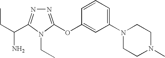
N1=C(OC2=CC(N3CCN(C)CC3)=CC=C2)N(CC)C(C(CC)N)=N1
